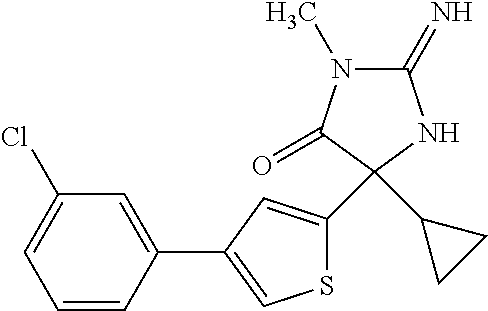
C1(=N)N(C)C(=O)C(C2CC2)(C2=CC(C3=CC(Cl)=CC=C3)=CS2)N1
